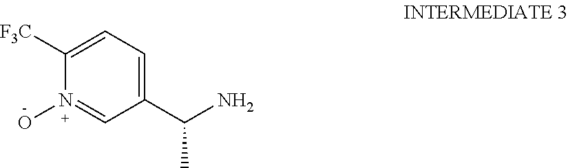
NC(C1=CC=C([F3C])N(O)=C1)C
